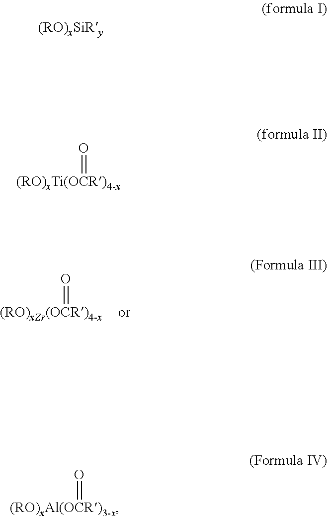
O=[(RO)xZr(OCR)4-x].O=[(RO)xTi(OCR)4-x].O=[(RO)xAl(OCR)3-x]
